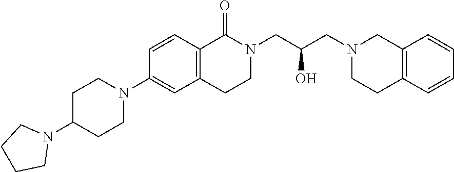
C1C(N2CCCC2)CCN(C2=CC3=C(C=C2)C(=O)N(CC(CN2CC4=C(CC2)C=CC=C4)O)CC3)C1
